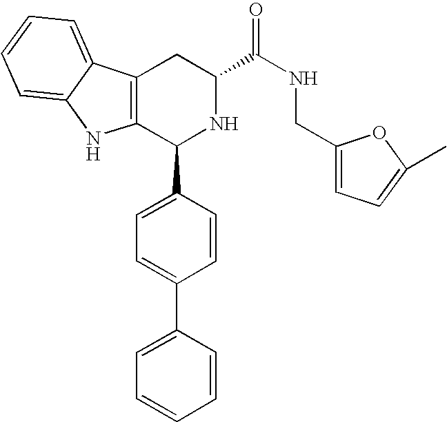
C12=C(C(C3=CC=C(C4=CC=CC=C4)C=C3)NC(C(NCC3=CC=C(C)O3)=O)C1)NC1=CC=CC=C21
